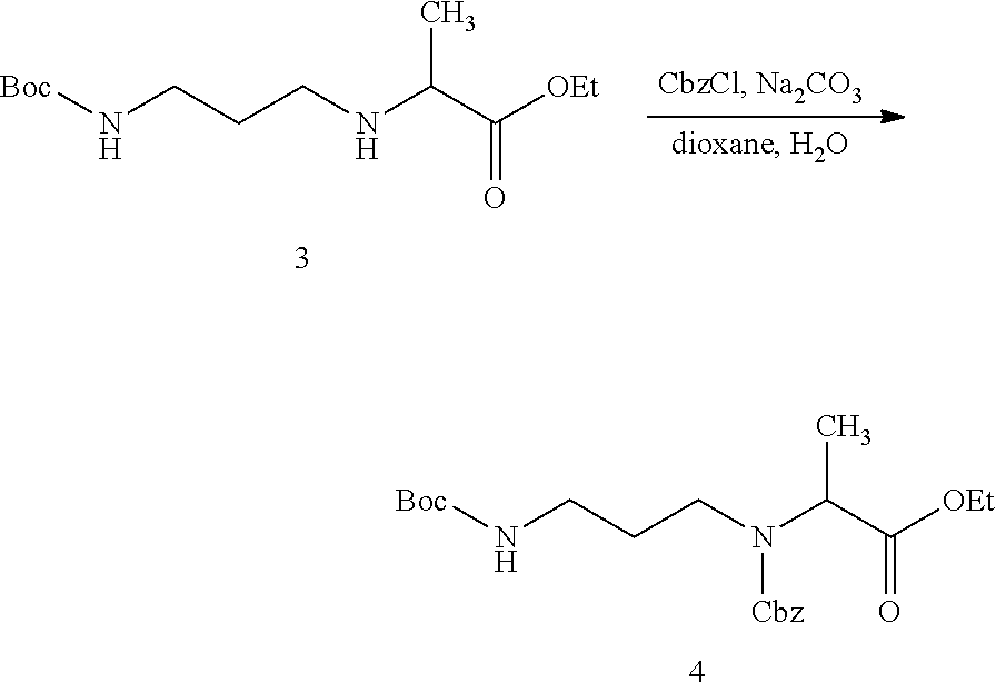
[Boc]NCCCNC(C([OEt])=O)C.[Boc]NCCCN(C(C([OEt])=O)C)[Cbz]
